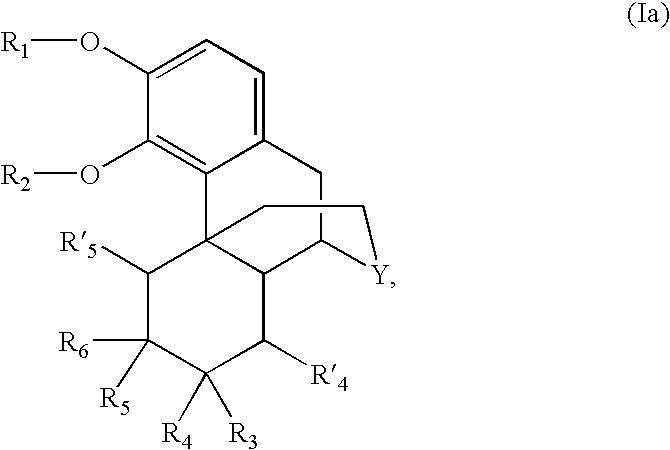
C12=CC=C(O[R1])C(O[R2])=C1C13C(C(C2)[Y]CC1)C([R4])C([R4])([R3])C([R5])([R6])C3[R5]
